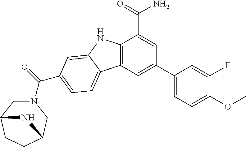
C12=C(C=C(C3=CC=C(OC)C(F)=C3)C=C1C(=O)N)C1=CC=C(C(=O)N3CC4CCC(C3)N4)C=C1N2
